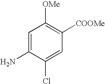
C1=C(N)C(Cl)=CC([COOMe])=C1[OMe]
